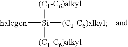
[halogen][Si]([(C1-C6)alkyl])([(C1-C6)alkyl])[(C1-C6)alkyl]
